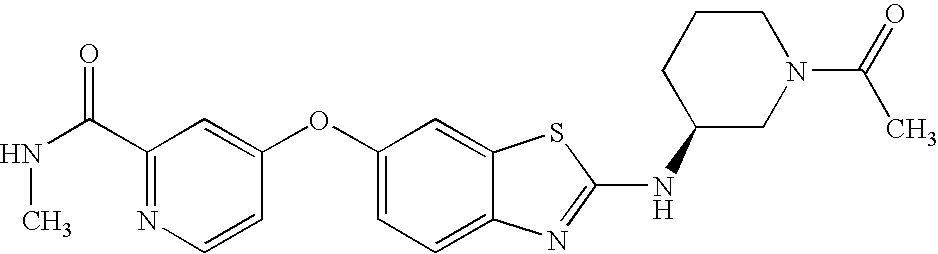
N1=C(C(NC)=O)C=C(OC2=CC=C3C(=C2)SC(NC2CN(C(=O)C)CCC2)=N3)C=C1
